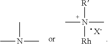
CN(C)([R])[Rh].[ X-].CN(C)C
